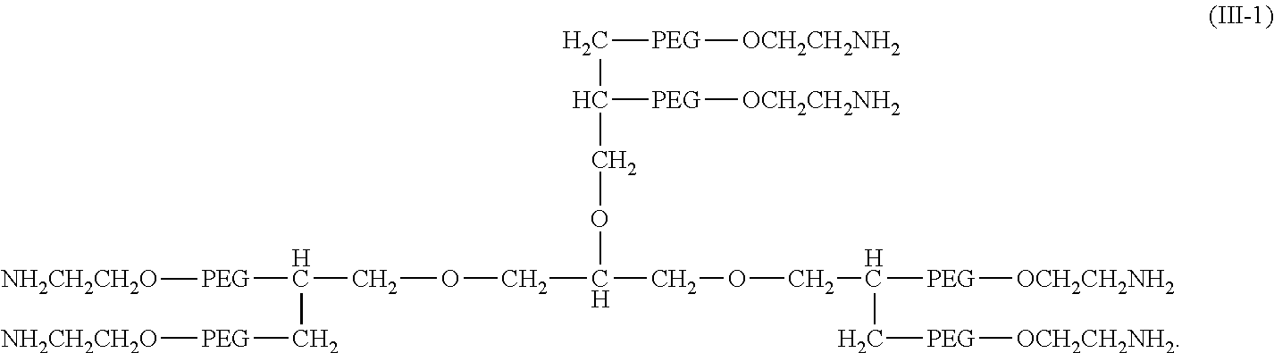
C([PEG][OCH2CH2NH2])C([PEG][OCH2CH2NH2])COC(COCC([PEG][NH2CH2CH2O])C[PEG][NH2CH2CH2O])COCC([PEG][OCH2CH2NH2])C[PEG][OCH2CH2NH2]
